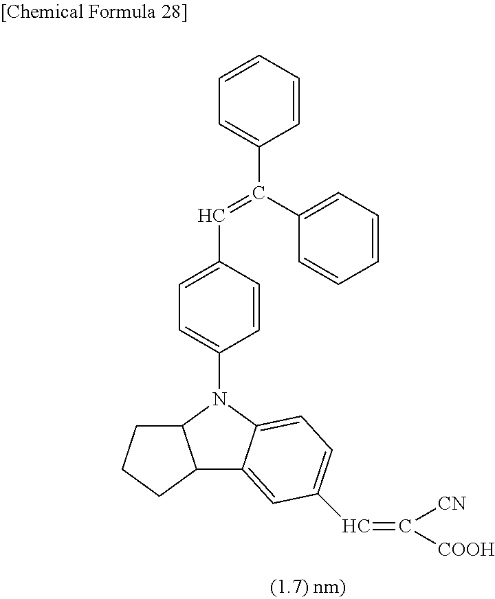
C1=CC=CC(C(C2=CC=CC=C2)=CC2=CC=C(N3C4=CC=C(C=C([CN])[COOH])C=C4C4C3CCC4)C=C2)=C1
